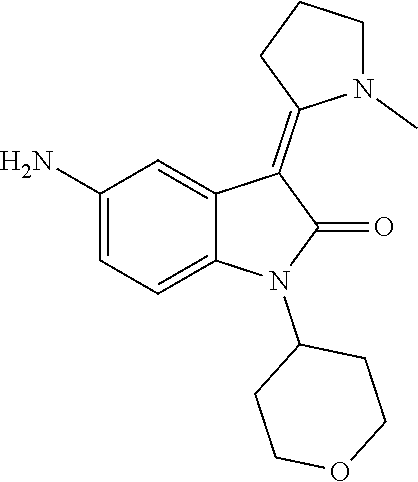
C1(N)=CC=C2C(=C1)C(=C1N(C)CCC1)C(=O)N2C1CCOCC1
